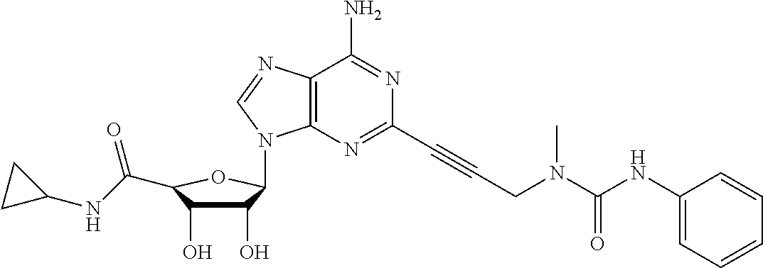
C1(O)C(O)C(C(NC2CC2)=O)OC1N1C2=C(N=C1)C(N)=NC(C#CCN(C(NC1=CC=CC=C1)=O)C)=N2
